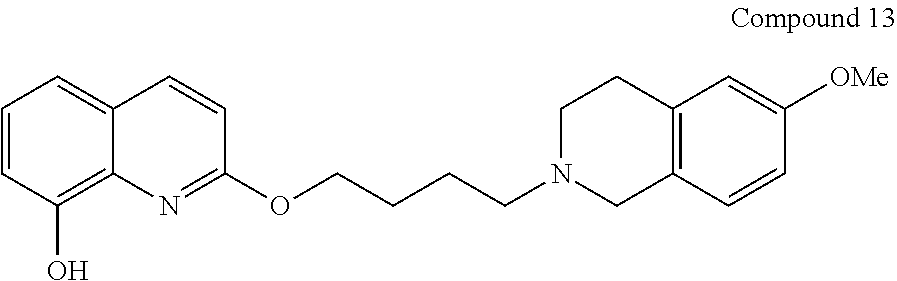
C1=CC(O)=C2C(=C1)C=CC(OCCCCN1CC3=C(CC1)C=C([OMe])C=C3)=N2
